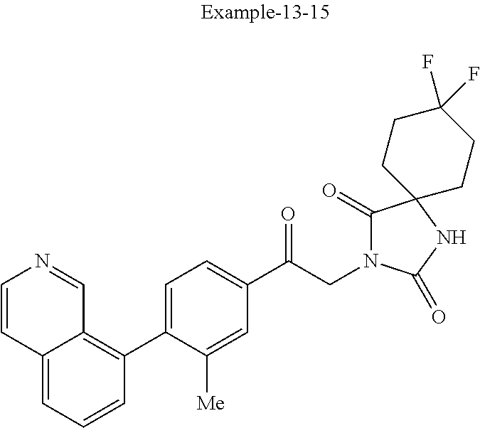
C12=CC=CC(C3=CC=C(C(CN4C(=O)C5(NC4=O)CCC(F)(F)CC5)=O)C=C3[Me])=C1C=NC=C2
